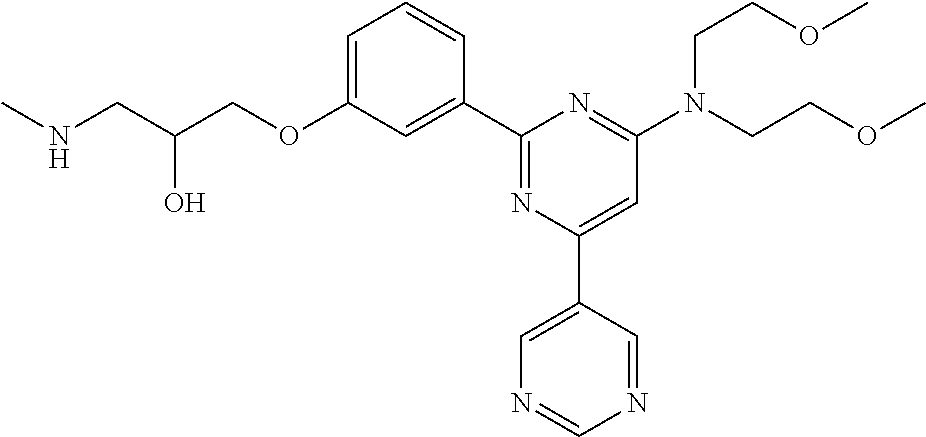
N(CC(COC1=CC=CC(C2=NC(C3=CN=CN=C3)=CC(N(CCOC)CCOC)=N2)=C1)O)C
